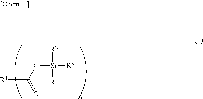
[R1]C(O[Si]([R2])([R4])[R3])=O
